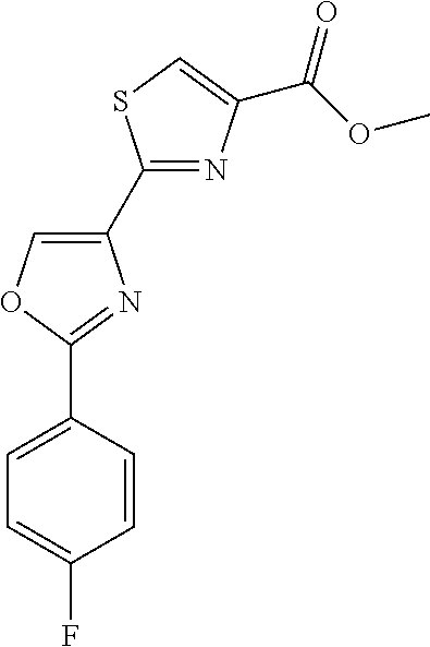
C1(C2=NC(C(=O)OC)=CS2)=COC(C2=CC=C(F)C=C2)=N1
